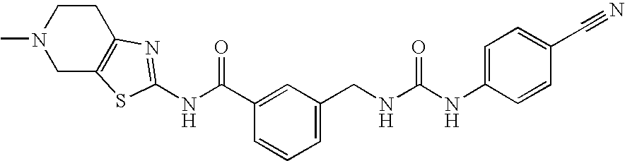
C1C2=C(CCN1C)N=C(NC(C1=CC(CNC(NC3=CC=C(C#N)C=C3)=O)=CC=C1)=O)S2
